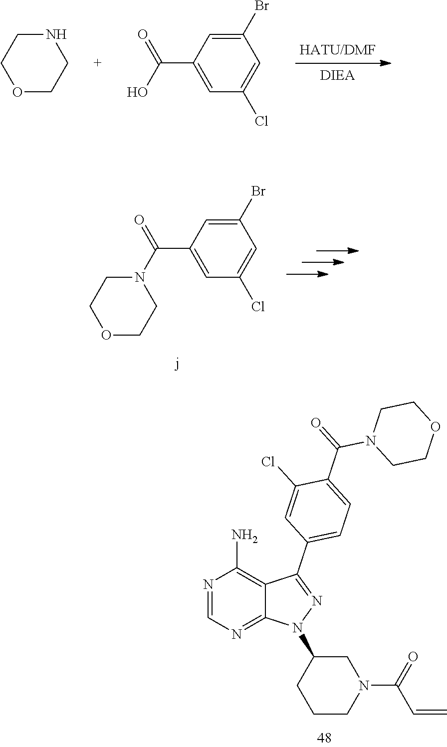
O1CCNCC1.C1=C(C(O)=O)C=C(Br)C=C1Cl.C1=C(C(=O)N2CCOCC2)C=C(Br)C=C1Cl.N1=CN=C2C(=C1N)C(C1=CC=C(C(=O)N3CCOCC3)C(Cl)=C1)=NN2C1CCCN(C(=O)C=C)C1
